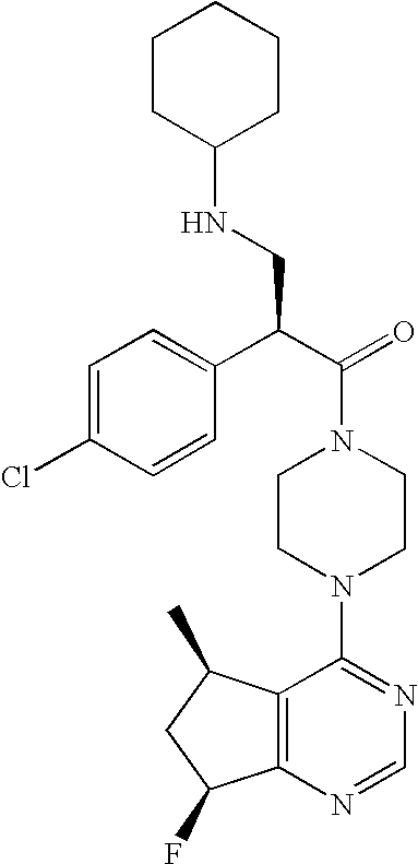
C1(C(C(=O)N2CCN(C3=NC=NC4=C3C(C)CC4F)CC2)CNC2CCCCC2)=CC=C(Cl)C=C1
